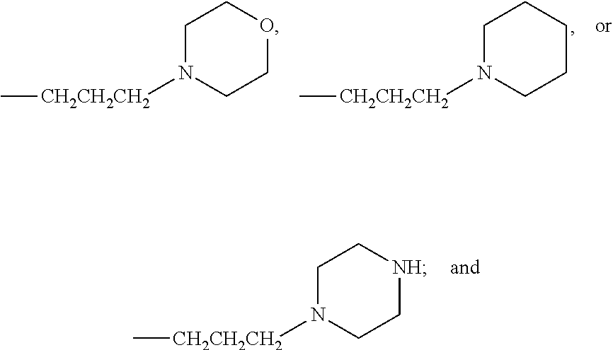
C1N([CH2CH2CH2]C)CCOC1.C1N([CH2CH2CH2]C)CCCC1.C1N([CH2CH2CH2]C)CC[NH]C1
